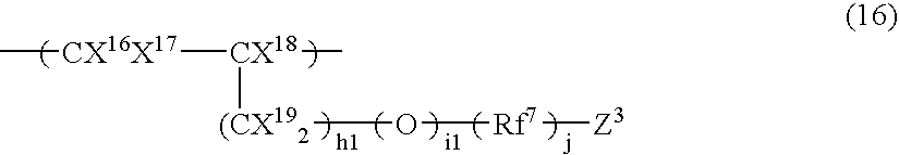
C[CX16X17][CX18](C)[(CX192]O[Rf7][Z3]
